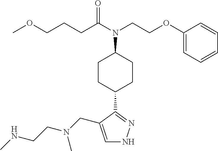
C1=C(CN(CCNC)C)C(C2CCC(N(C(CCCOC)=O)CCOC3=CC=CC=C3)CC2)=NN1
